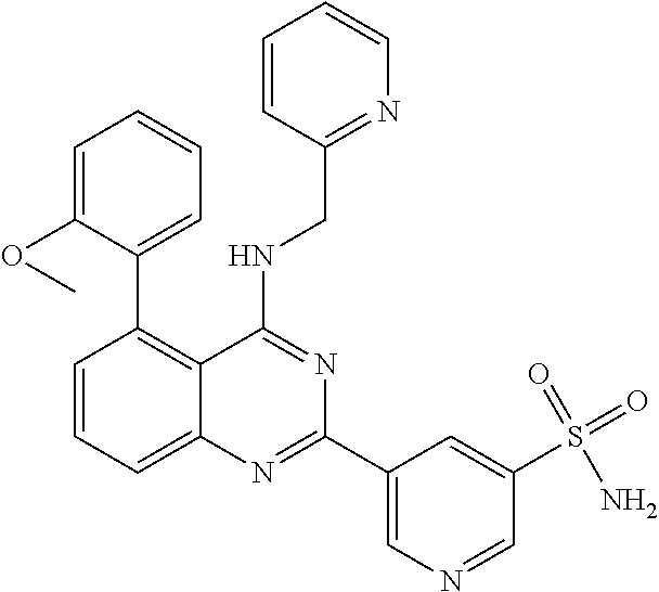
C1=CC=C2C(=C1C1=CC=CC=C1OC)C(NCC1=NC=CC=C1)=NC(C1=CN=CC(S(=O)(=O)N)=C1)=N2
